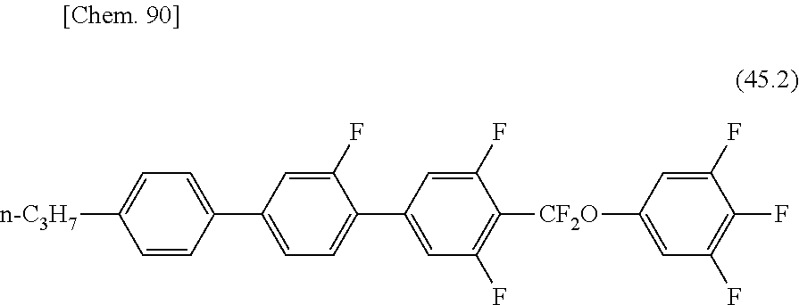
C1([CF2O]C2=C(F)C=C(C3=CC=C(C4=CC=C([n-C3H7])C=C4)C=C3F)C=C2F)=CC(F)=C(F)C(F)=C1
